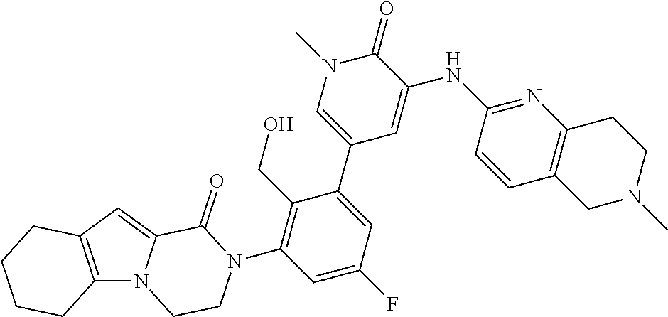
C12=C(N3C(=C1)C(=O)N(C1=C(CO)C(C4=CN(C)C(=O)C(NC5=NC6=C(C=C5)CN(C)CC6)=C4)=CC(F)=C1)CC3)CCCC2
